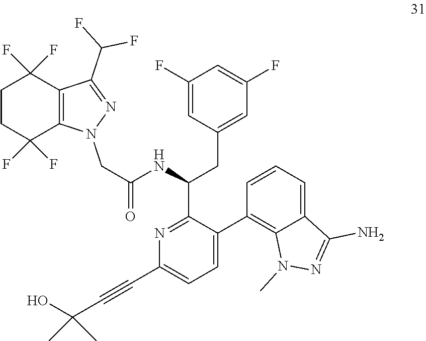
N1=C(C(CC2=CC(F)=CC(F)=C2)NC(=O)CN2C3=C(C(C(F)F)=N2)C(F)(F)CCC3(F)F)C(C2=C3C(=CC=C2)C(N)=NN3C)=CC=C1C#CC(O)(C)C
